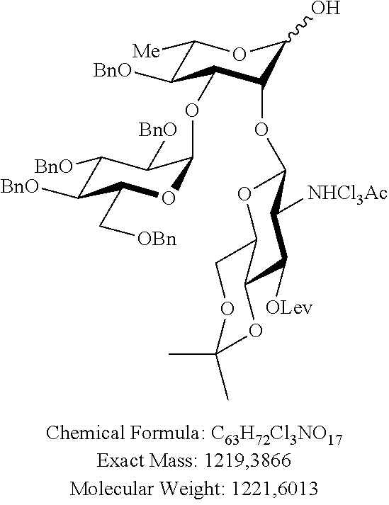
C1([BnO])C([BnO])C(C[OBn])OC(OC2C([BnO])C([Me])OC(O)C2OC2OC3COC(C)(C)OC3C([OLev])C2[NHCl3Ac])C1[BnO]
